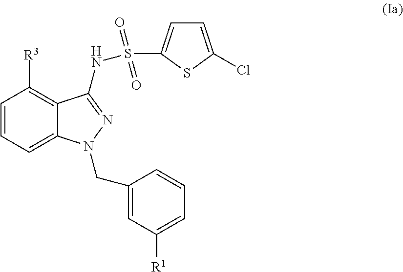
C1=CC=C2C(=C1[R3])C(NS(=O)(=O)C1=CC=C(Cl)S1)=NN2CC1=CC([R1])=CC=C1
